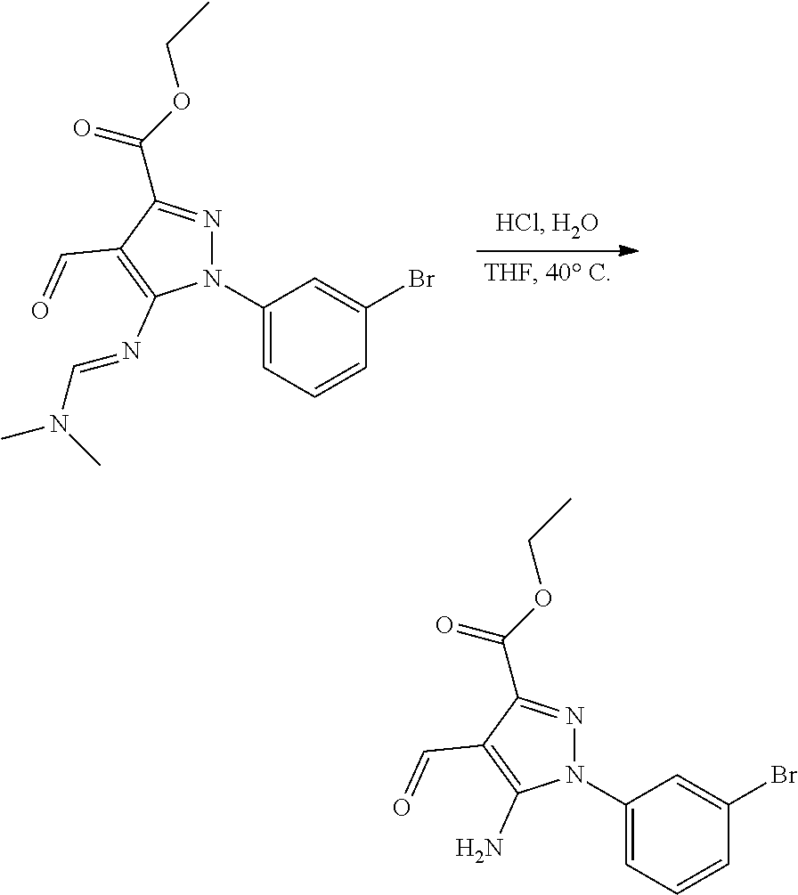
N1(C2=CC=CC(Br)=C2)N=C(C(=O)OCC)C(C=O)=C1N=CN(C)C.N1(C2=CC=CC(Br)=C2)N=C(C(=O)OCC)C(C=O)=C1N
